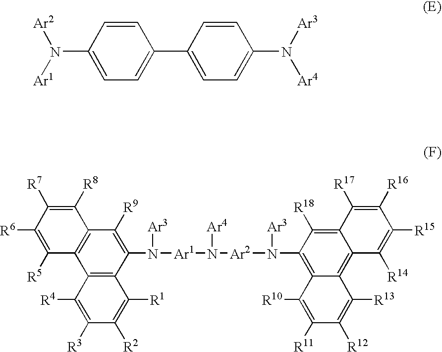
C1([R6])=C([R5])C2=C(C([R8])=C1[R7])C([R9])=C(N([Ar1]N([Ar2]N(C1=C3C(=C4C([R14])=C([R15])C([R16])=C([R17])C4=C1[R18])C([R13])=C([R12])C([R11])=C3[R10])[Ar3])[Ar4])[Ar3])C1=C2C([R4])=C([R3])C([R2])=C1[R1].N(C1=CC=C(C2=CC=C(N([Ar3])[Ar4])C=C2)C=C1)([Ar2])[Ar1]
